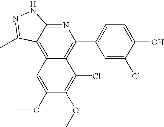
C1=C(O)C(Cl)=CC(C2=C3C(=C4C(=N2)NN=C4C)C=C(OC)C(OC)=C3Cl)=C1
